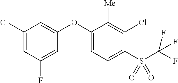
C1(Cl)=CC(F)=CC(OC2=CC=C(S(C(F)(F)F)(=O)=O)C(Cl)=C2[Me])=C1
